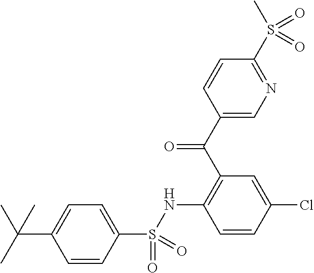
C(C1=CC=C(S(=O)(=O)NC2=C(C(=O)C3=CN=C(S(C)(=O)=O)C=C3)C=C(Cl)C=C2)C=C1)(C)(C)C
